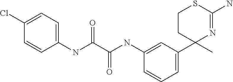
C1(C)(C2=CC=CC(NC(C(=O)NC3=CC=C(Cl)C=C3)=O)=C2)N=C(N)SCC1
